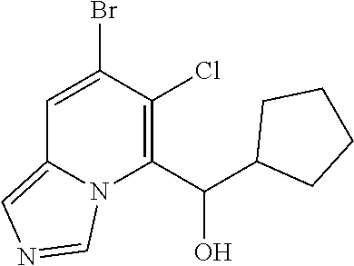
C1=C(Br)C(Cl)=C(C(C2CCCC2)O)N2C1=CN=C2
